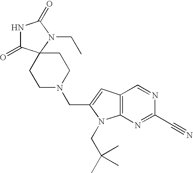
C1CN(CC2=CC3=C(N=C(C#N)N=C3)N2CC(C)(C)C)CCC12C(=O)NC(=O)N2CC
